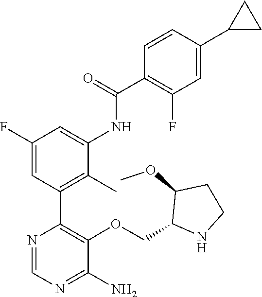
C1(C2=C(C)C(NC(C3=C(F)C=C(C4CC4)C=C3)=O)=CC(F)=C2)=C(OCC2C(OC)CCN2)C(N)=NC=N1
